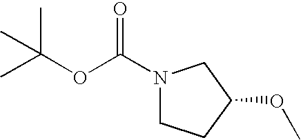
C(OC(N1CCC(OC)C1)=O)(C)(C)C
